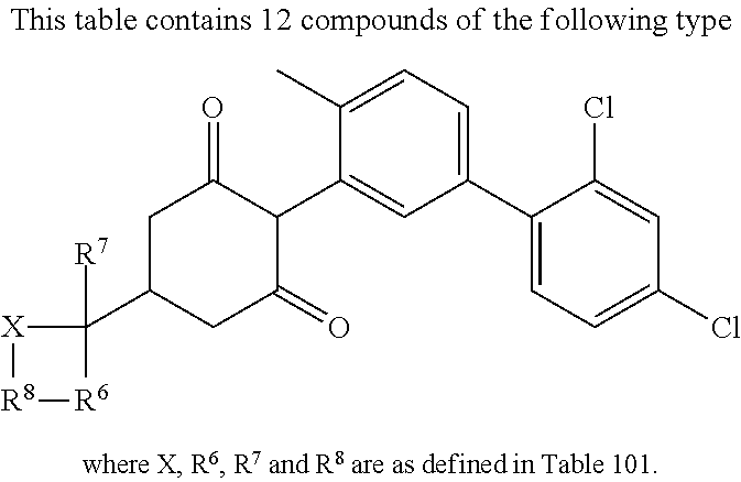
[R8]1[R6]C([R7])(C2CC(=O)C(C3=CC(C4=CC=C(Cl)C=C4Cl)=CC=C3C)C(=O)C2)[X]1
